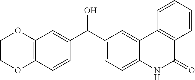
C12=CC(C(O)C3=CC4=C(C=C3)OCCO4)=CC=C1NC(=O)C1=C2C=CC=C1
